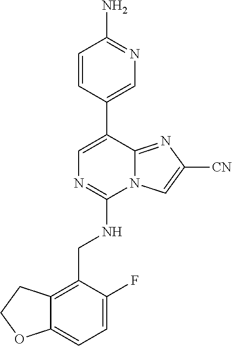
NC1=NC=C(C2=CN=C(NCC3=C4C(=CC=C3F)OCC4)N3C2=NC([CN])=C3)C=C1
